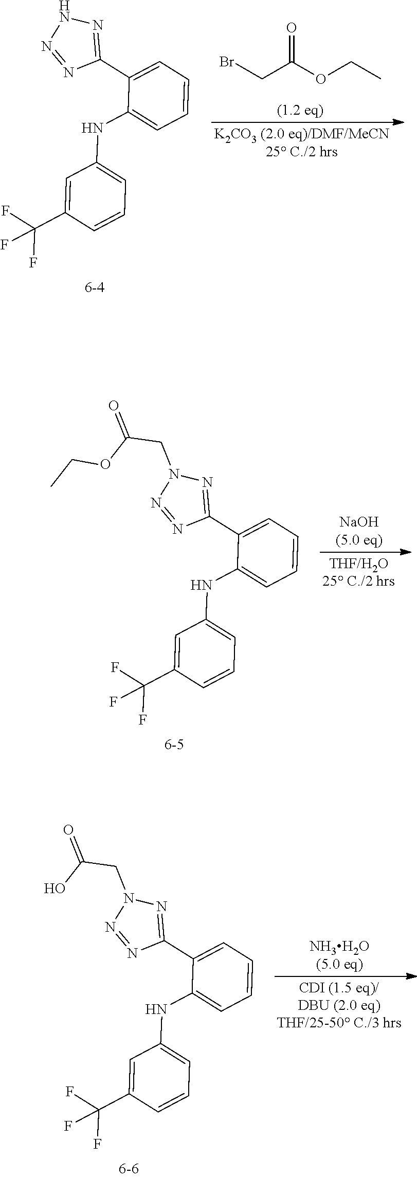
BrCC(OCC)=O.C1=C(C(F)(F)F)C=CC=C1NC1=CC=CC=C1C1=NNN=N1.C1=C(C(F)(F)F)C=CC=C1NC1=CC=CC=C1C1=NN(CC(OCC)=O)N=N1.C1=C(C(F)(F)F)C=CC=C1NC1=CC=CC=C1C1=NN(CC(O)=O)N=N1
